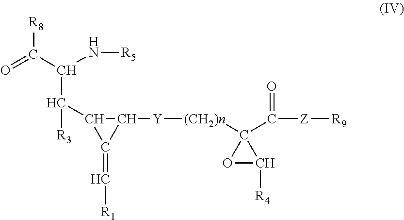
O=C(C(N[R5])C([R3])C1C([Y][(CH2)n]C2(C(=O)[Z][R9])OC2[R4])C1=C[R1])[R8]
